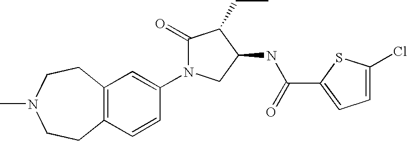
C12=C(C=CC(N3C(=O)C(CC)C(NC(C4=CC=C(Cl)S4)=O)C3)=C1)CCN(C)CC2
